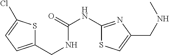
C1(CNC(NC2=NC(CNC)=CS2)=O)=CC=C(Cl)S1
